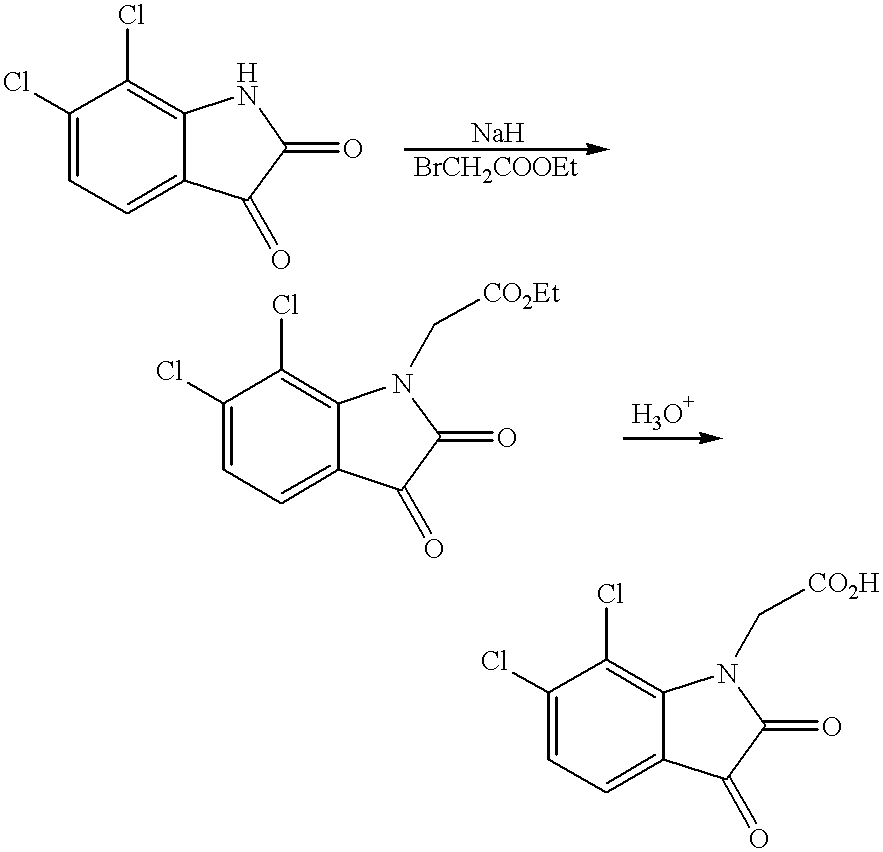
ClC1=CC=C2C(=C1Cl)NC(=O)C2=O.ClC1=CC=C2C(=C1Cl)N(C[CO2Et])C(=O)C2=O.ClC1=CC=C2C(=C1Cl)N(C[CO2H])C(=O)C2=O
